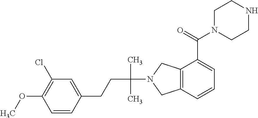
C1=C(CCC(N2CC3=C(C2)C(C(N2CCNCC2)=O)=CC=C3)(C)C)C=CC(OC)=C1Cl
